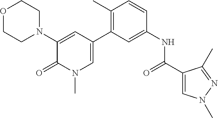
O1CCN(C2=CC(C3=C(C)C=CC(NC(C4=CN(C)N=C4C)=O)=C3)=CN(C)C2=O)CC1
